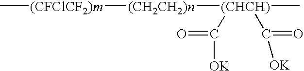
C[(CFClCF2)m][(CH2CH2)n][(CHCH)](C)(C(=O)[OK])C(=O)[OK]
